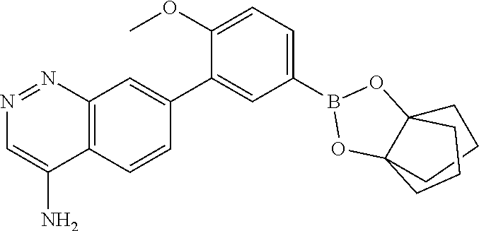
C1CC23OB(C4=CC=C(OC)C(C5=CC6=C(C=C5)C(N)=CN=N6)=C4)OC2(CCC3)C1
